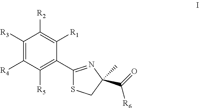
C1([R3])=C([R4])C([R5])=C(C2=NC(C(=O)[R6])(C)CS2)C([R1])=C1[R2]
